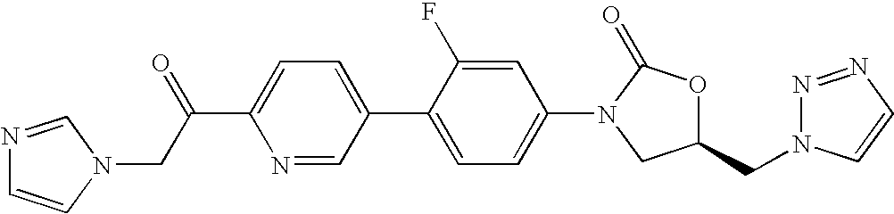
N1=CC(C2=CC=C(N3CC(CN4N=NC=C4)OC3=O)C=C2F)=CC=C1C(CN1C=NC=C1)=O
